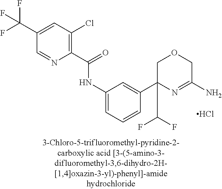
C1(C(=O)NC2=CC=CC(C3(C(F)F)N=C(N)COC3)=C2)=C(Cl)C=C(C(F)(F)F)C=N1.Cl
